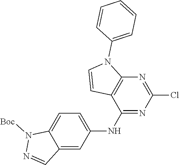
N1([Boc])N=CC2=CC(NC3=NC(Cl)=NC4=C3C=CN4C3=CC=CC=C3)=CC=C12
